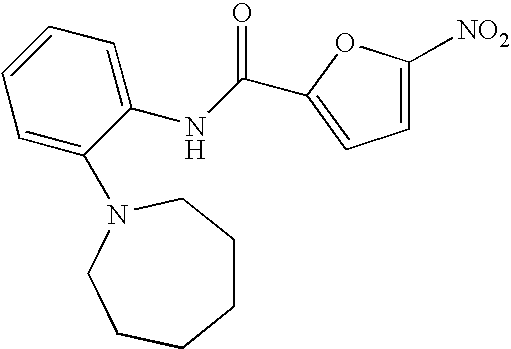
C1=C([NO2])OC(C(NC2=CC=CC=C2N2CCCCCC2)=O)=C1
